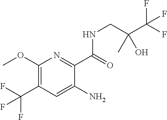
C1(OC)=C(C(F)(F)F)C=C(N)C(C(=O)NCC(O)(C(F)(F)F)C)=N1
